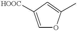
C1=C([HOOC])C=C(C)O1
